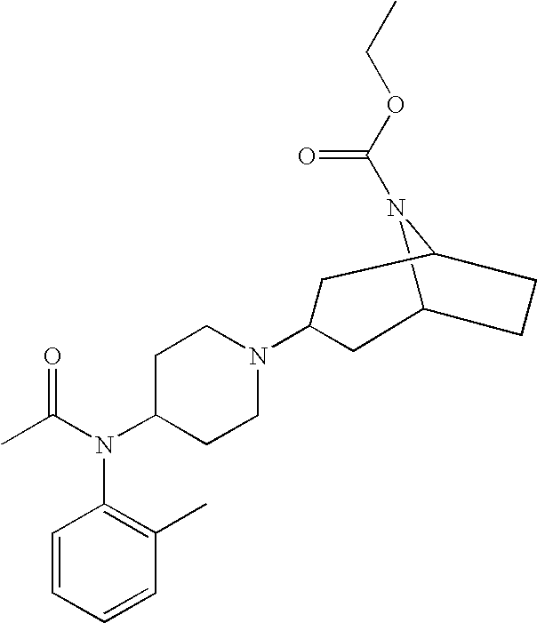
C12N(C(OCC)=O)C(CC1)CC(N1CCC(N(C(C)=O)C3=C(C)C=CC=C3)CC1)C2
